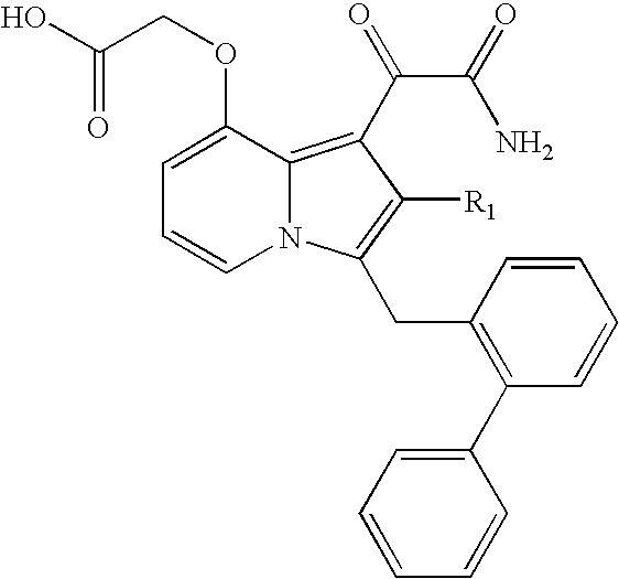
OC(COC1=CC=CN2C1=C(C(C(=O)N)=O)C([R1])=C2CC1=C(C2=CC=CC=C2)C=CC=C1)=O
